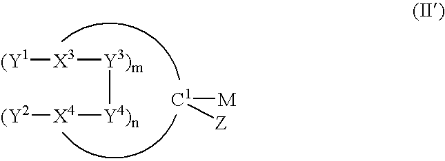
[X3]([Y3)m][Y4)n][X4][(Y2])[(Y1].[C1]([M])[Z]
